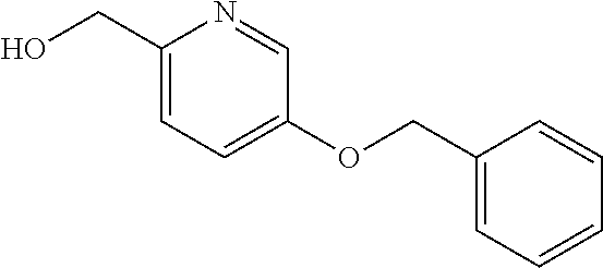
C1(CO)=CC=C(OCC2=CC=CC=C2)C=N1
